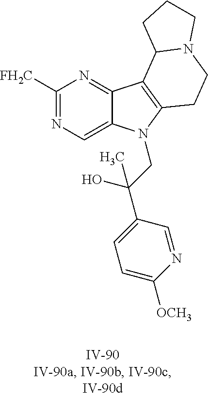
C1([FH2C])=NC=C2C(=N1)C1=C(N2CC(C2=CC=C([OCH3])N=C2)(O)C)CCN2C1CCC2
